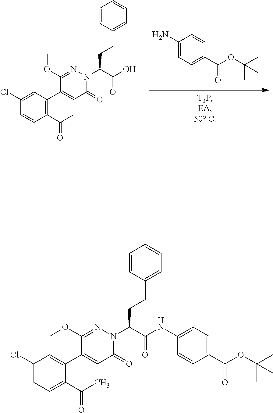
C1=CC(CCC(C(O)=O)N2C(=O)C=C(C3=C(C(=O)C)C=CC(Cl)=C3)C(OC)=N2)=CC=C1.NC1=CC=C(C(=O)OC(C)(C)C)C=C1.C1=CC(CCC(C(NC2=CC=C(C(=O)OC(C)(C)C)C=C2)=O)N2C(=O)C=C(C3=CC(Cl)=CC=C3C(=O)C)C(OC)=N2)=CC=C1
